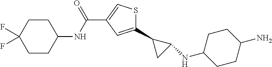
C1(C2CC2NC2CCC(N)CC2)=CC(C(NC2CCC(F)(F)CC2)=O)=CS1
